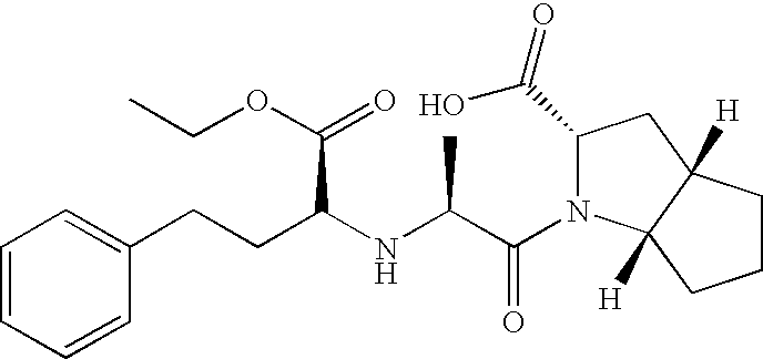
C1=CC=CC(CCC(NC(C(=O)N2C(C(=O)O)CC3([H])C2([H])CCC3)C)C(OCC)=O)=C1
